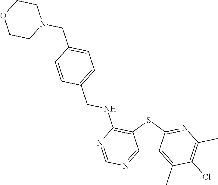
C12=NC=NC(NCC3=CC=C(CN4CCOCC4)C=C3)=C1SC1=NC(C)=C(Cl)C(C)=C21
